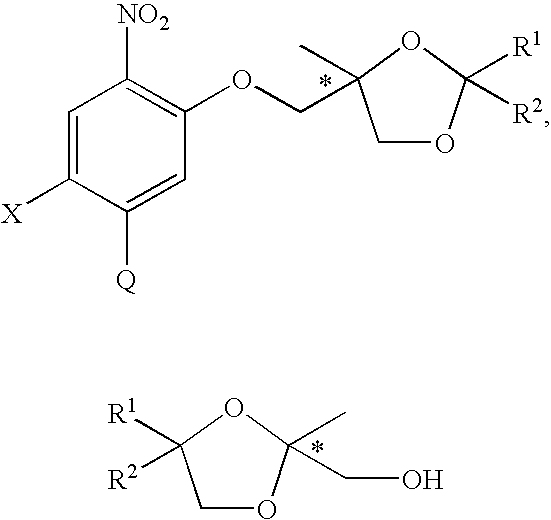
C1OC([R1])([R2])OC1(C)COC1=C([NO2])C=C([X])C([Q])=C1.C1OC(C)(CO)OC1([R1])[R2]
